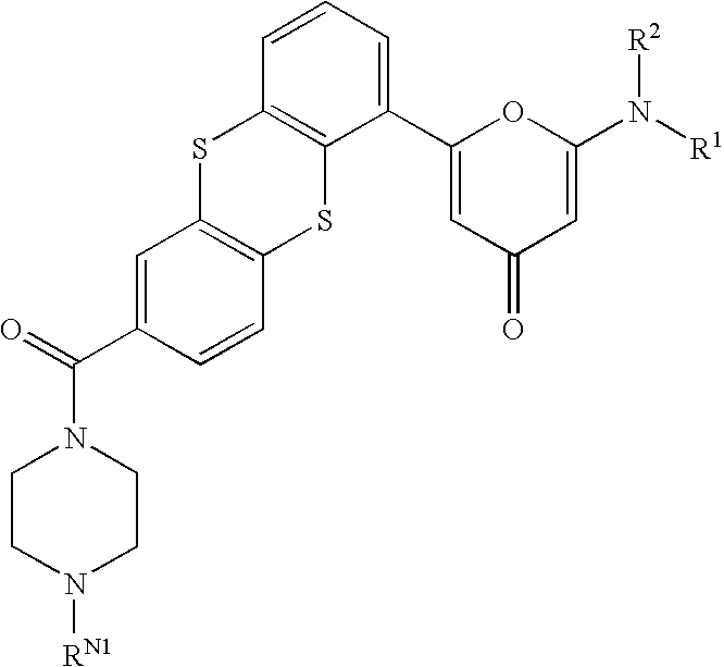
C1CN([RN1])CCN1C(=O)C1=CC2=C(C=C1)SC1=C(S2)C=CC=C1C1=CC(=O)C=C(N([R2])[R1])O1
